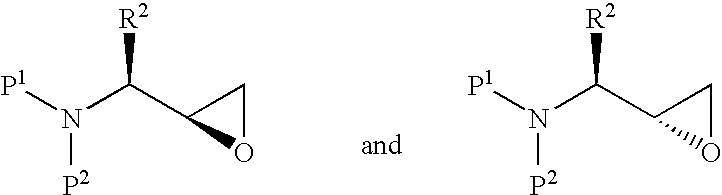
[P1]N(C(C1OC1)[R2])[P2].[P1]N(C(C1OC1)[R2])[P2]
